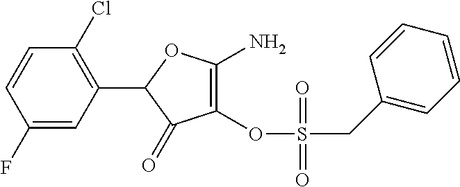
C1(OS(=O)(CC2=CC=CC=C2)=O)=C(N)OC(C2=C(Cl)C=CC(F)=C2)C1=O
